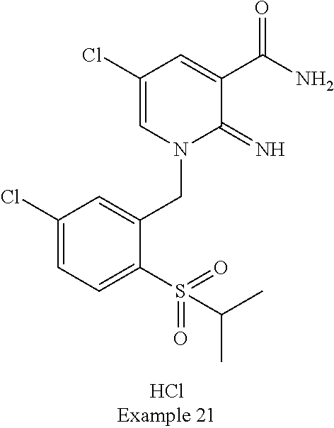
C1(Cl)=CC=C(S(=O)(=O)C(C)C)C(CN2C(=N)C(C(N)=O)=CC(Cl)=C2)=C1
